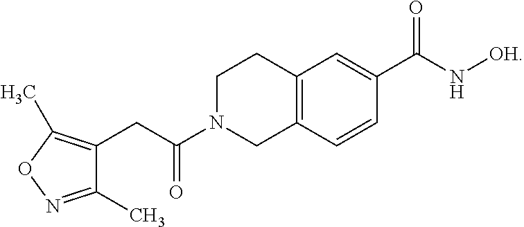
C(C(N1CC2=C(CC1)C=C(C(N[OH])=O)C=C2)=O)C1=C(C)ON=C1C
